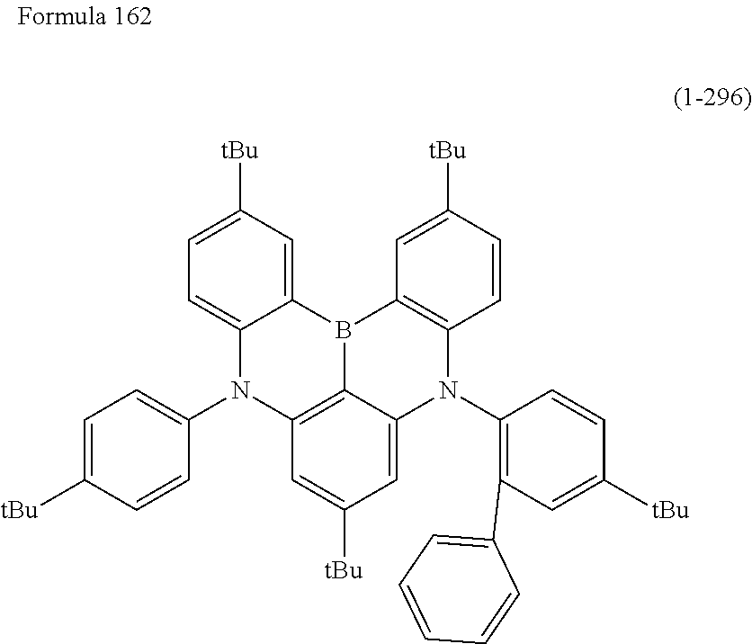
C1=C([tBu])C=C2C(=C1)N(C1=CC=C([tBu])C=C1)C1=C3B2C2=C(C=CC([tBu])=C2)N(C2=C(C4=CC=CC=C4)C=C([tBu])C=C2)C3=CC([tBu])=C1
